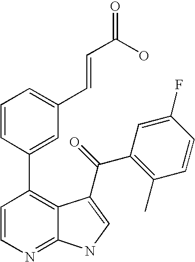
C1=CN=C2C(=C1C1=CC(C=CC(O)=O)=CC=C1)C(C(=O)C1=C(C)C=CC(F)=C1)=CN2
